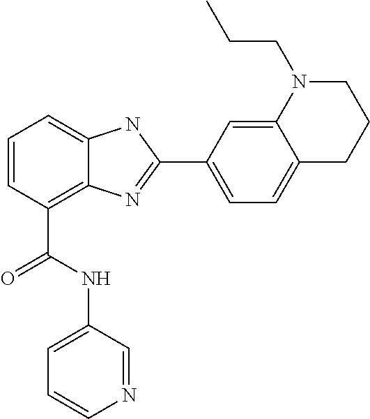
C1=CC(C(NC2=CC=CN=C2)=O)=C2C(=C1)NC(C1=CC=C3C(=C1)N(CCC)CCC3)=N2
